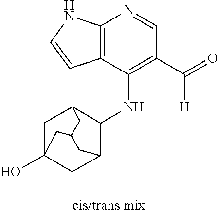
C12=C(NC=C1)N=CC(C(=O)[H])=C2NC1C2CC3(O)CC1CC(C2)C3
